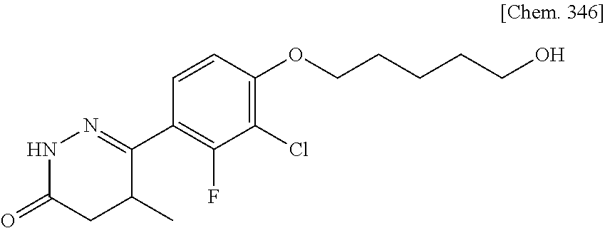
C1(C2=NNC(=O)CC2C)=C(F)C(Cl)=C(OCCCCCO)C=C1
